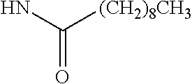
NC([(CH2)8CH3])=O
